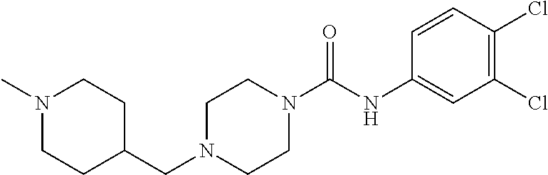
C1(CN2CCN(C(=O)NC3=CC(Cl)=C(Cl)C=C3)CC2)CCN(C)CC1
